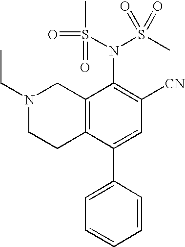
N1(CC)CCC2=C(C1)C(N(S(C)(=O)=O)S(=O)(C)=O)=C([CN])C=C2C1=CC=CC=C1
